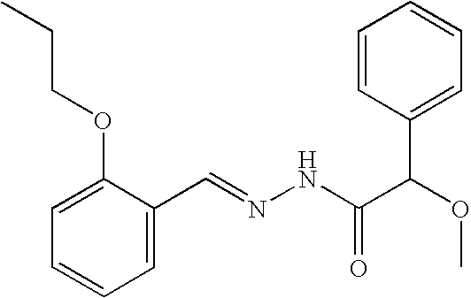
C1=C(OCCC)C(C=NNC(=O)C(C2=CC=CC=C2)OC)=CC=C1
